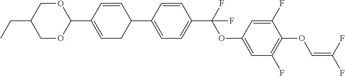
C1OC(C2=CCC(C3=CC=C(C(F)(OC4=CC(F)=C(OC=C(F)F)C(F)=C4)F)C=C3)C=C2)OCC1CC
